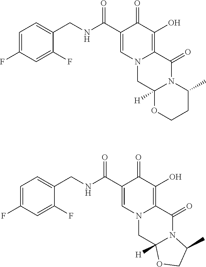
C1=C(F)C=C(F)C(CNC(C2=CN3C(=C(O)C2=O)C(=O)N2C([H])(C3)OCCC2C)=O)=C1.C1=C(F)C=C(F)C(CNC(C2=CN3C(=C(O)C2=O)C(=O)N2C([H])(C3)OCC2C)=O)=C1
